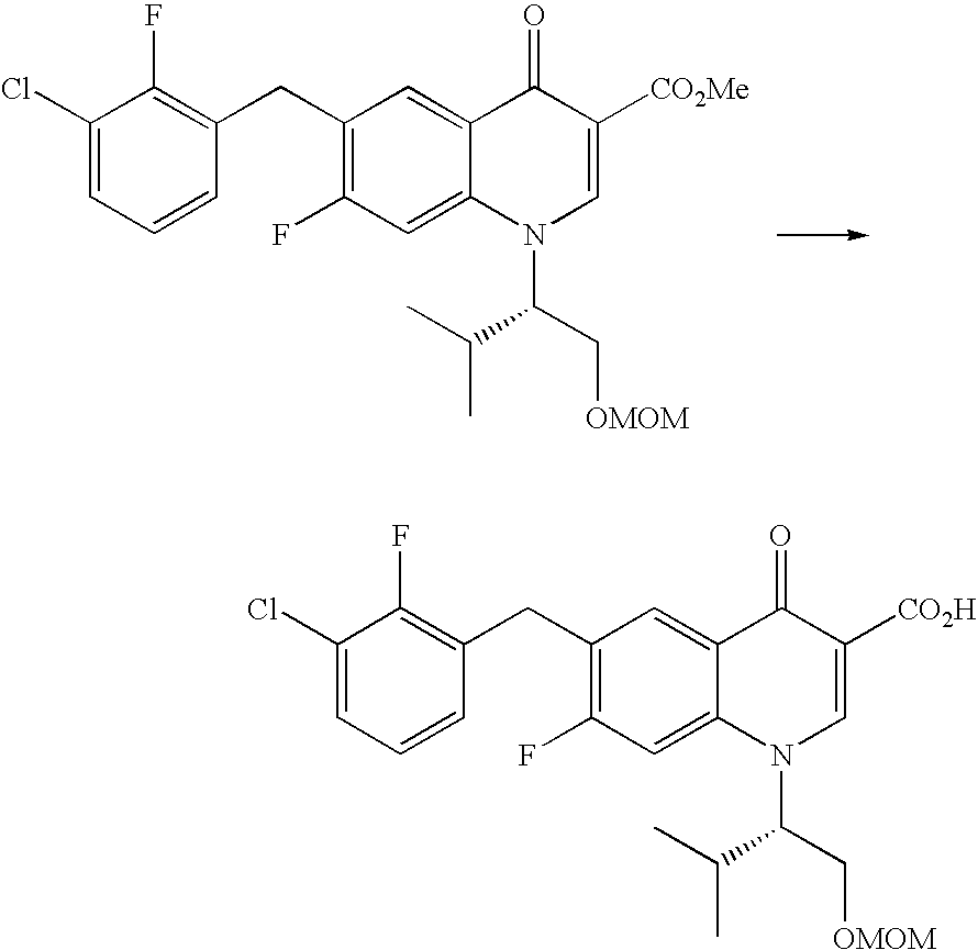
C1(CC2=C(F)C(Cl)=CC=C2)=C(F)C=C2C(=C1)C(=O)C([CO2Me])=CN2C(C[OMOM])C(C)C.C1(CC2=C(F)C(Cl)=CC=C2)=C(F)C=C2C(=C1)C(=O)C([CO2H])=CN2C(C[OMOM])C(C)C
